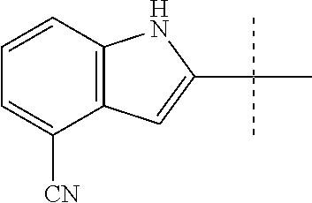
C12=C(C([CN])=CC=C1)C=C(C(C)(C)C)N2
